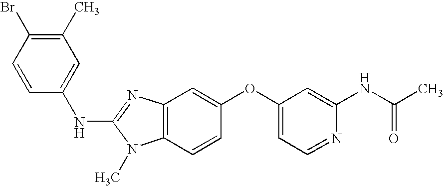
C1(C)=C(Br)C=CC(NC2=NC3=C(N2C)C=CC(OC2=CC=NC(NC(C)=O)=C2)=C3)=C1
